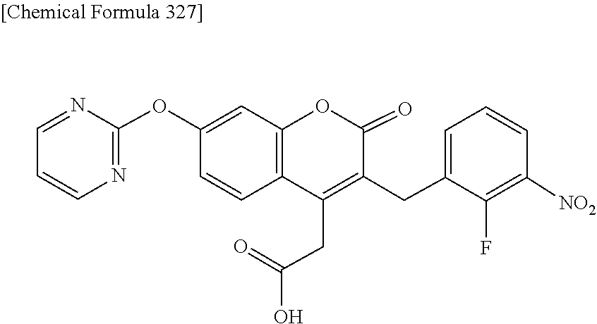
C1=NC(OC2=CC3=C(C=C2)C(CC(=O)O)=C(CC2=CC=CC([NO2])=C2F)C(=O)O3)=NC=C1
